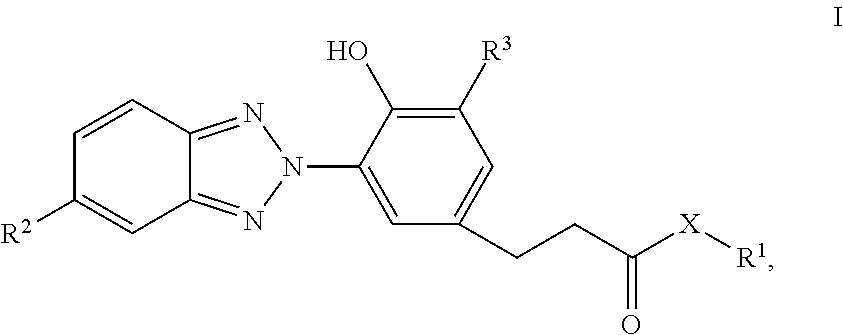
C1=CC2=NN(C3=CC(CCC(=O)[X][R1])=CC([R3])=C3O)N=C2C=C1[R2]
